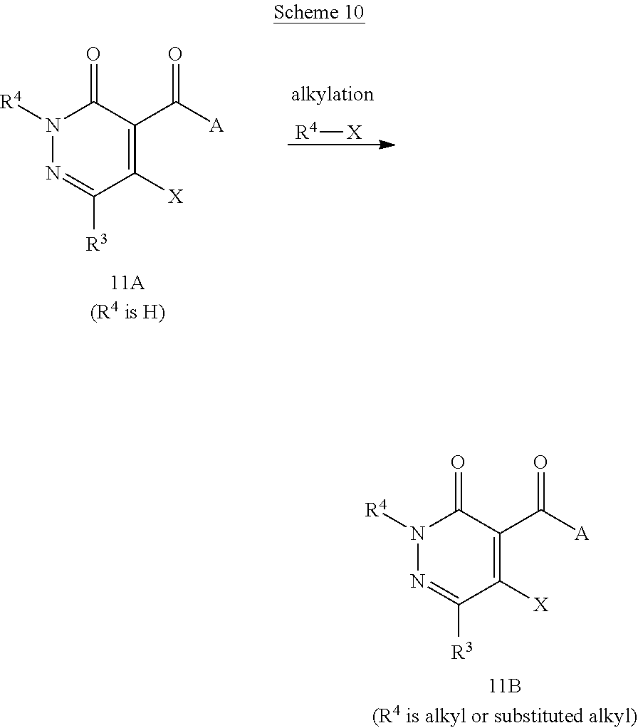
C1([X])=C(C(=O)[A])C(=O)N([R4])N=C1[R3].C1([X])=C(C(=O)[A])C(=O)N([R4])N=C1[R3].[R4][X]
